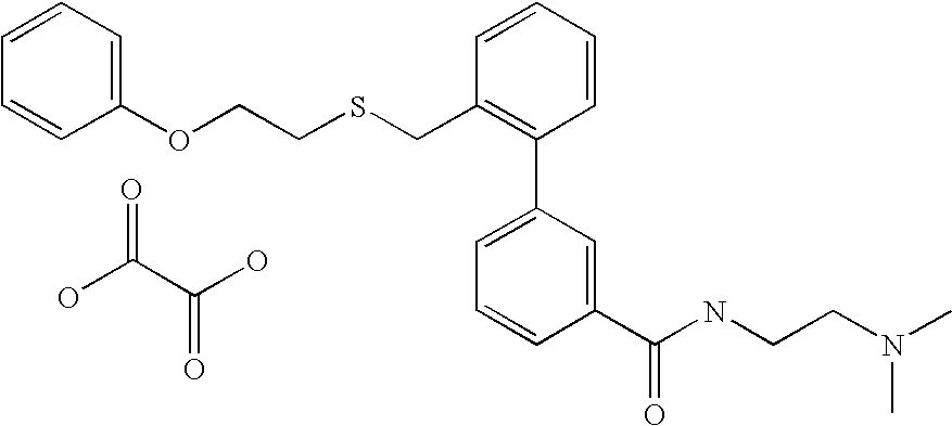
C(C1=C(C2=CC=CC(C(=O)NCCN(C)C)=C2)C=CC=C1)SCCOC1=CC=CC=C1.OC(C(O)=O)=O
